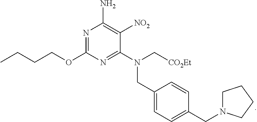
C1(CN(C2=NC(OCCCC)=NC(N)=C2[NO2])C[CO2Et])=CC=C(CN2CCCC2)C=C1
